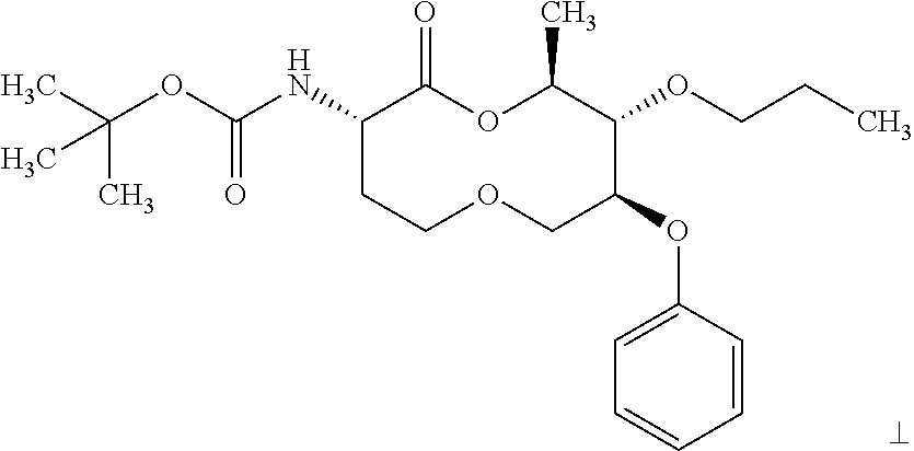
C1(NC(OC(C)(C)C)=O)CCOCC(OC2=CC=CC=C2)C(OCCC)C(C)OC1=O
